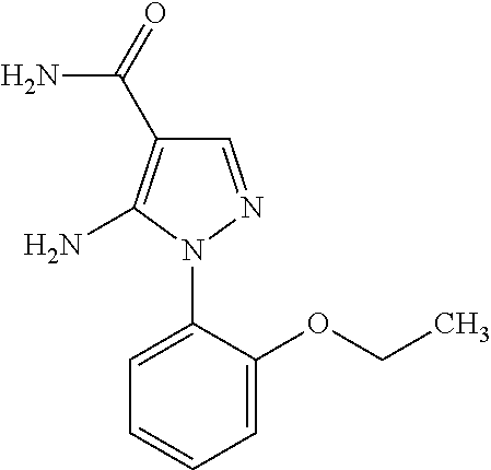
C1=C(N2N=CC(C(N)=O)=C2N)C(OCC)=CC=C1
